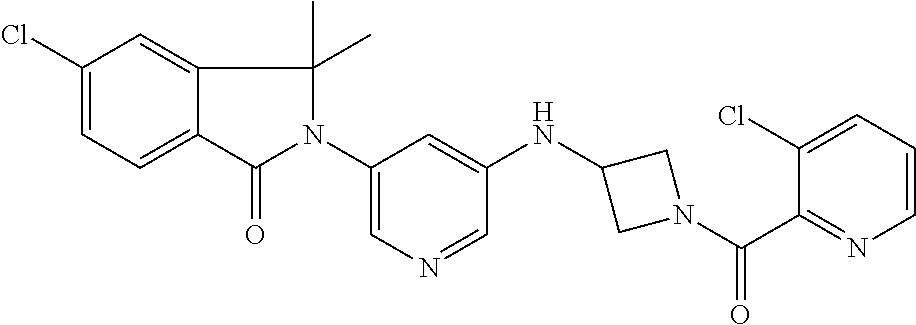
C1(Cl)=CC=C2C(=C1)C(C)(C)N(C1=CN=CC(NC3CN(C(=O)C4=NC=CC=C4Cl)C3)=C1)C2=O
